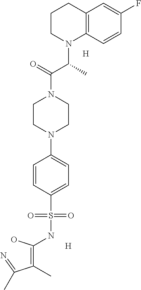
C12=C(C=CC(F)=C1)N(C(C(N1CCN(C3=CC=C(S(NC(=C(C(=N)C)C)O)(=O)=O)C=C3)CC1)=O)C)CCC2.[H].[H]
